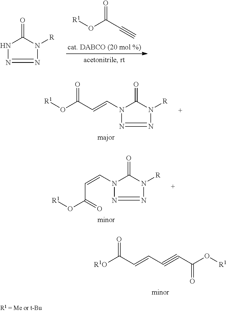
N1C(=O)N([R])N=N1.O(C(C#C)=O)[R1].N1(C=CC(O[R1])=O)C(=O)N([R])N=N1.N1(C=CC(O[R1])=O)C(=O)N([R])N=N1.[R1O]C(C=CC#CC(O[R1])=O)=O
